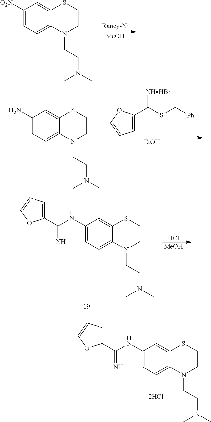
C1(NC(=N)C2=CC=CO2)=CC=C2C(=C1)SCCN2CCN(C)C.[MeOH].C1([O2N])=CC=C2C(=C1)SCCN2CCN(C)C.C1=C(C(SC[Ph])=[NHHBr])OC=C1.[EtOH].C1(N)=CC=C2C(=C1)SCCN2CCN(C)C.C1(NC(=N)C2=CC=CO2)=CC=C2C(=C1)SCCN2CCN(C)C.Cl.[MeOH]
